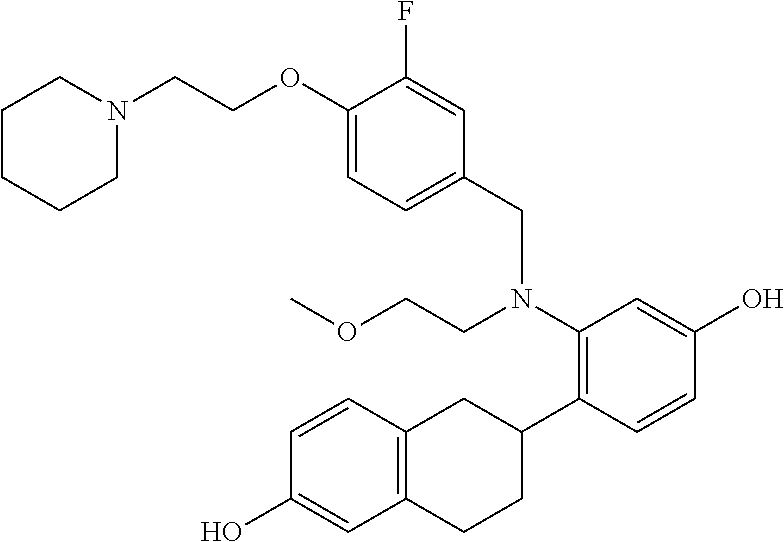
OC1=CC(N(CC2=CC=C(OCCN3CCCCC3)C(F)=C2)CCOC)=C(C2CC3=C(CC2)C=C(O)C=C3)C=C1
